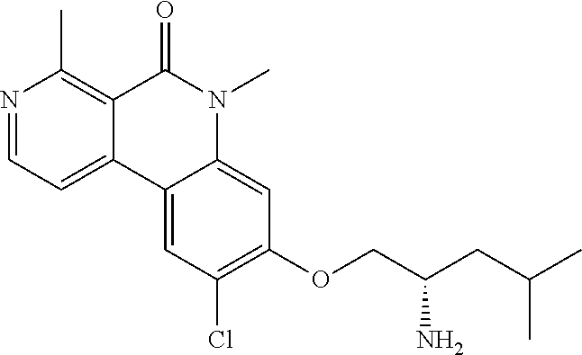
N1=CC=C2C(=C1C)C(=O)N(C)C1=CC(OCC(CC(C)C)N)=C(Cl)C=C21
